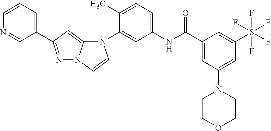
N1=C(C2=CC=CN=C2)C=C2N1C=CN2C1=CC(NC(C2=CC(N3CCOCC3)=CC(S(F)(F)(F)(F)F)=C2)=O)=CC=C1C
